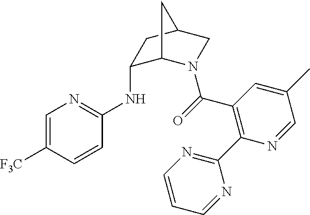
C1(NC2=NC=C([F3C])C=C2)C2N(C(=O)C3=C(C4=NC=CC=N4)N=CC(C)=C3)CC(C1)C2
